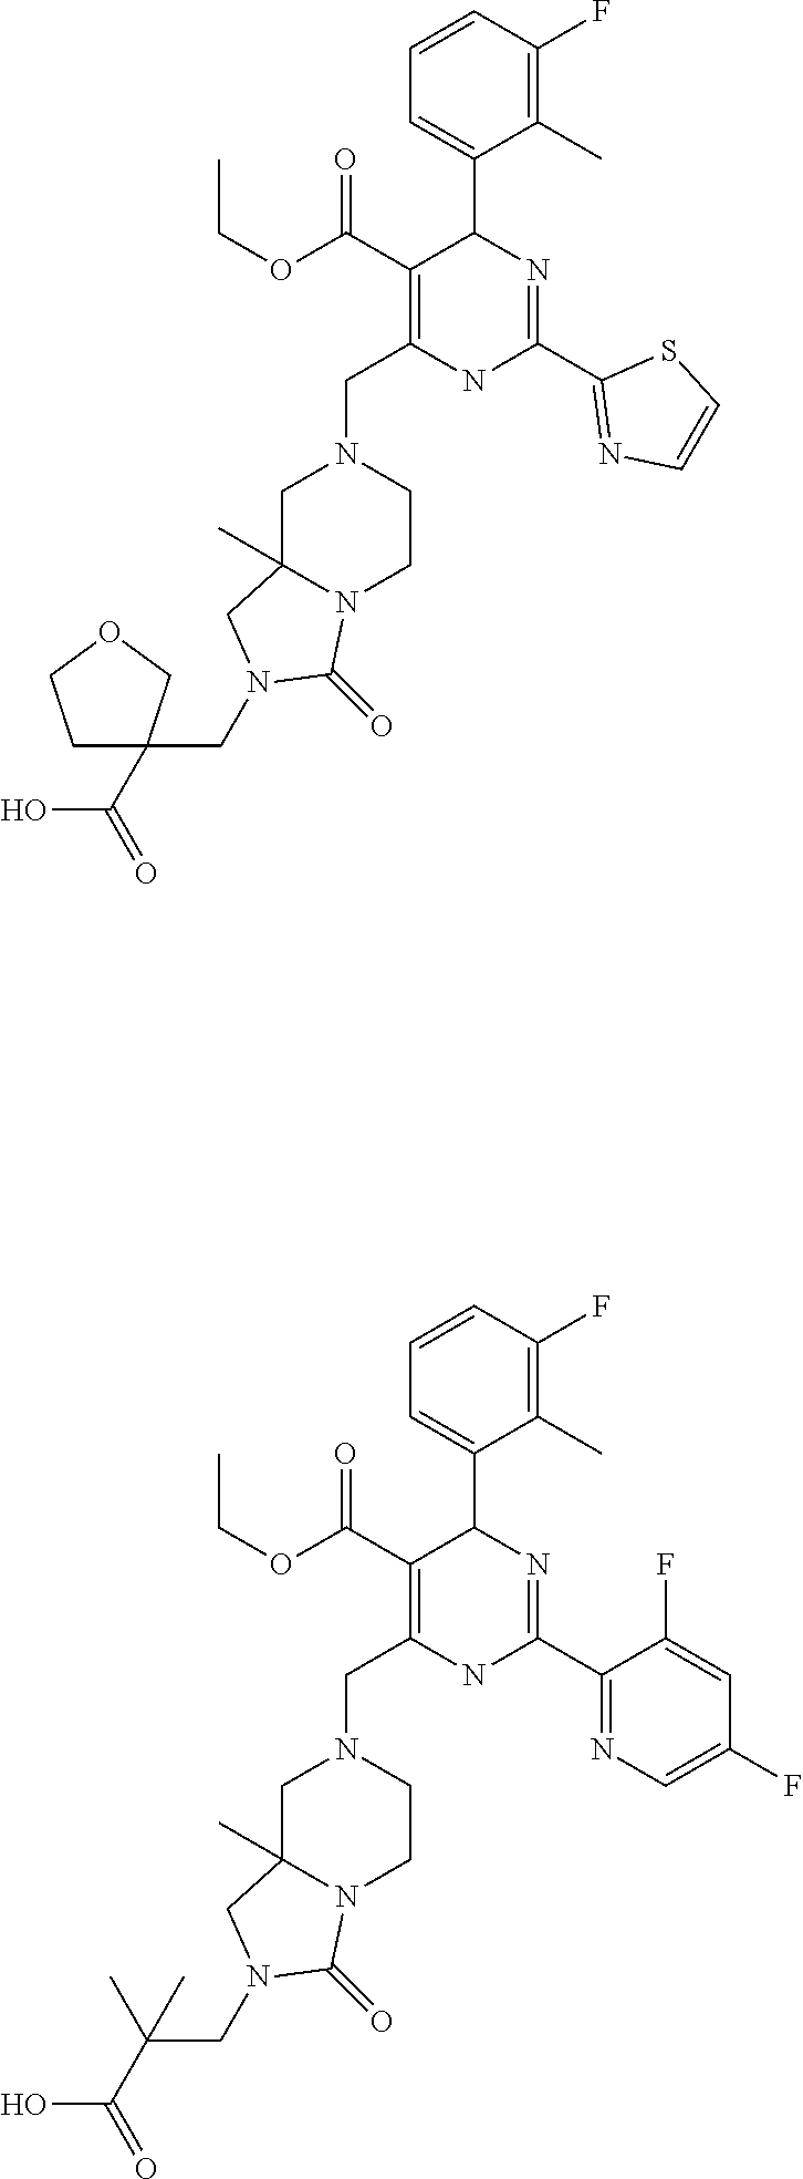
C1C2(C)N(CCN1CC1=C(C(OCC)=O)C(C3=CC=CC(F)=C3C)N=C(C3=NC=CS3)N1)C(=O)N(CC1(C(=O)O)CCOC1)C2.C1C2(C)N(CCN1CC1=C(C(OCC)=O)C(C3=CC=CC(F)=C3C)N=C(C3=NC=C(F)C=C3F)N1)C(=O)N(CC(C(=O)O)(C)C)C2
